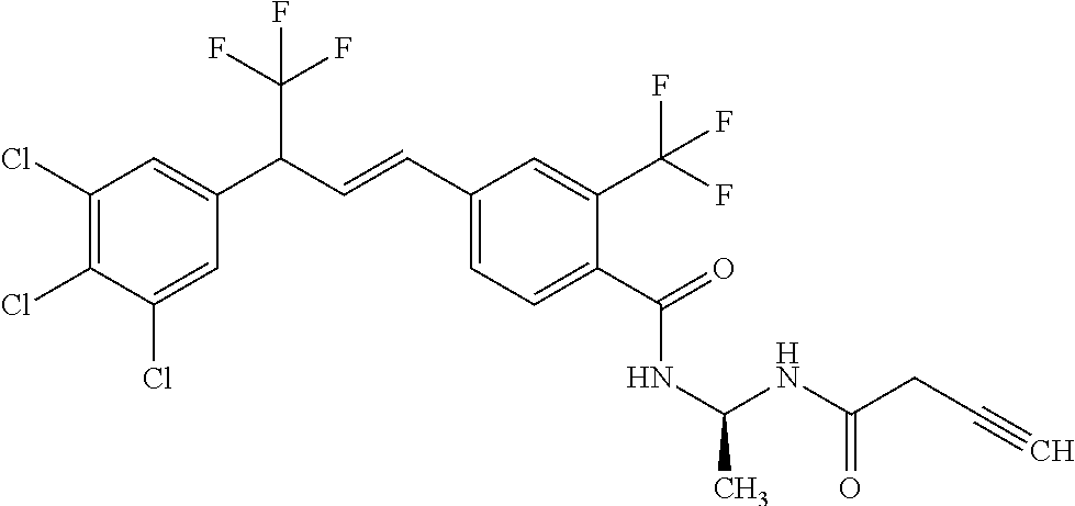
C1(Cl)=C(Cl)C(Cl)=CC(C(C=CC2=CC=C(C(=O)NC(C)NC(CC#C)=O)C(C(F)(F)F)=C2)C(F)(F)F)=C1
